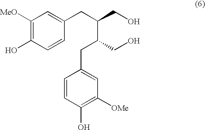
C1([MeO])=C(O)C=CC(CC(C(CC2=CC([OMe])=C(O)C=C2)CO)CO)=C1
